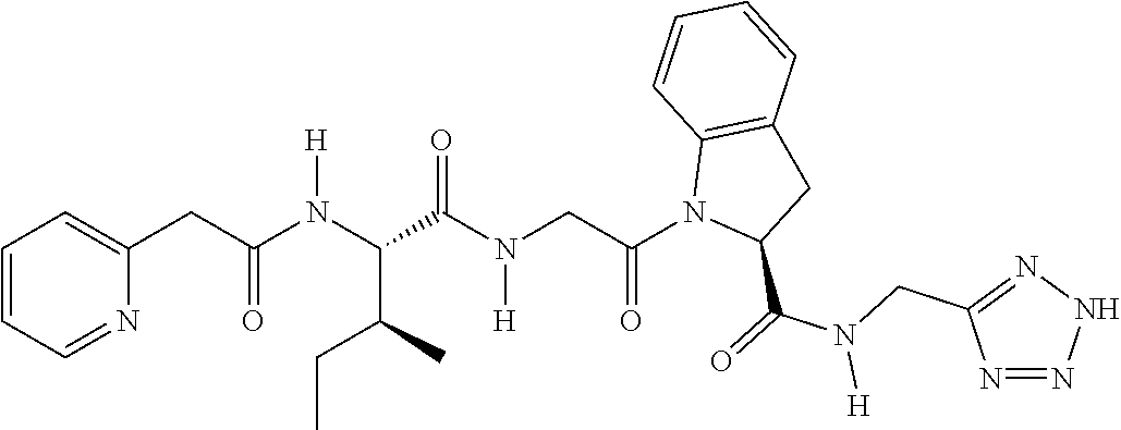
C1(CC(N(C(C(N(CC(N2C(C(=O)N(CC3=NNN=N3)[H])CC3=C2C=CC=C3)=O)[H])=O)C(C)CC)[H])=O)=CC=CC=N1
